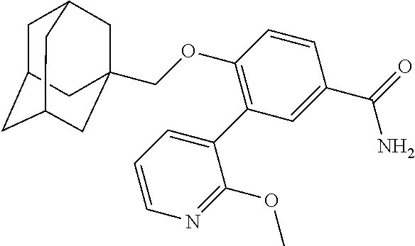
C(OC1=C(C2=CC=CN=C2OC)C=C(C(=O)N)C=C1)C12CC3CC(CC(C1)C3)C2
